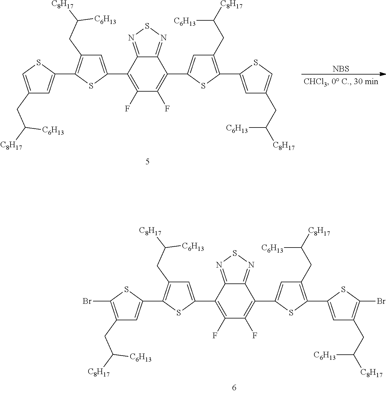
C1=C(C2=C(F)C(F)=C(C3=CC(CC([C6H13])[C8H17])=C(C4=CC(CC([C6H13])[C8H17])=C(Br)S4)S3)C3=NSN=C23)SC(C2=CC(CC([C6H13])[C8H17])=C(Br)S2)=C1CC([C6H13])[C8H17].C1=C(C2=C(F)C(F)=C(C3=CC(CC([C6H13])[C8H17])=C(C4=CC(CC([C6H13])[C8H17])=CS4)S3)C3=NSN=C23)SC(C2=CC(CC([C6H13])[C8H17])=CS2)=C1CC([C6H13])[C8H17].[NBS]
